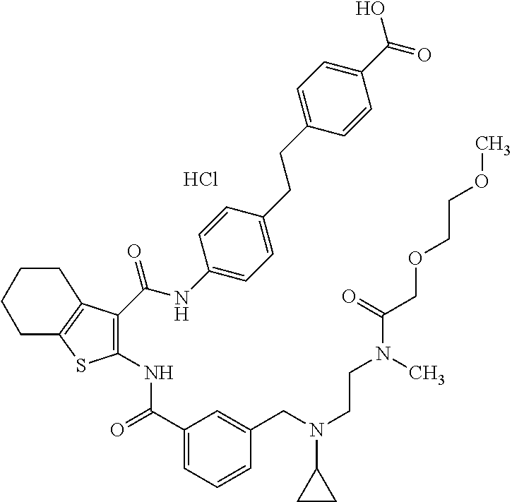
C1(C(=O)NC2=C(C(NC3=CC=C(CCC4=CC=C(C(O)=O)C=C4)C=C3)=O)C3=C(S2)CCCC3)=CC=CC(CN(CCN(C)C(=O)COCCOC)C2CC2)=C1.Cl
